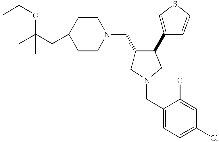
C1(CC(C)(OCC)C)CCN(CC2CN(CC3=CC=C(Cl)C=C3Cl)CC2C2=CSC=C2)CC1
